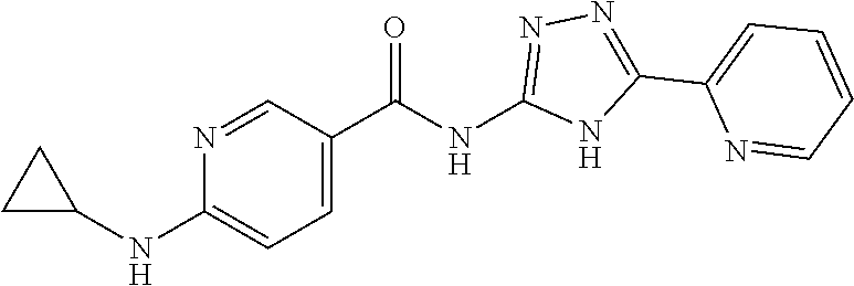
C1=NC(NC2CC2)=CC=C1C(NC1=NN=C(C2=CC=CC=N2)N1)=O
